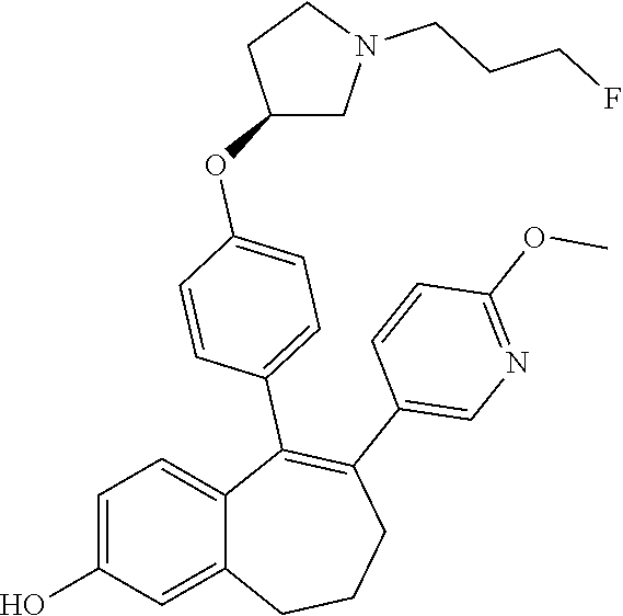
C1=C(O)C=C2C(=C1)C(C1=CC=C(OC3CN(CCCF)CC3)C=C1)=C(C1=CN=C(OC)C=C1)CCC2
